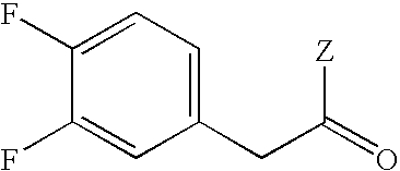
C1(F)=CC=C(CC(=O)[Z])C=C1F
